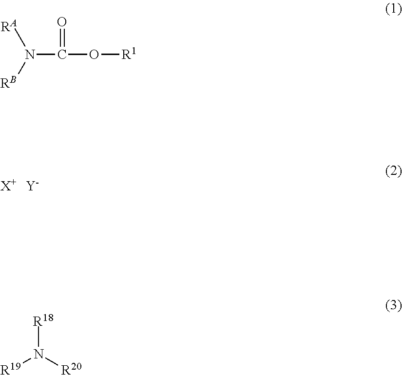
[X+].[Y].[RA]N([RB])C(O[R1])=O.[R19]N([R20])[R18]
